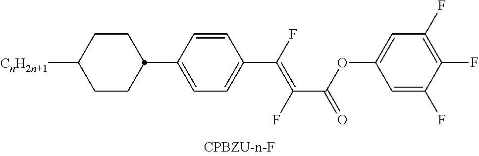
[CnH2n+1]C1CCC(C2=CC=C(C(F)=C(C(OC3=CC(F)=C(F)C(F)=C3)=O)F)C=C2)CC1
